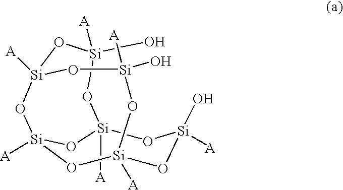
[A][Si]12O[Si](O)([A])O[Si]3([A])O[Si]([A])(O1)O[Si]([A])(O[Si](O)([A])O3)O[Si](O)([A])O2
